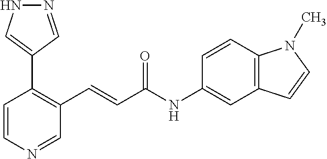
C1=CN=CC(C=CC(NC2=CC3=C(C=C2)N(C)C=C3)=O)=C1C1=CNN=C1
